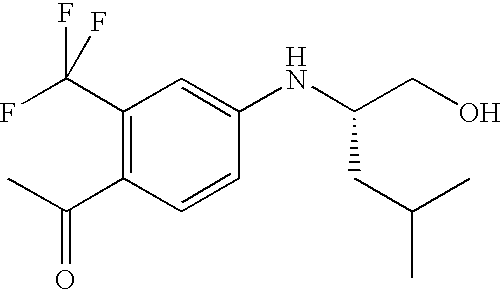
C1(C(F)(F)F)=C(C(=O)C)C=CC(NC(CO)CC(C)C)=C1
